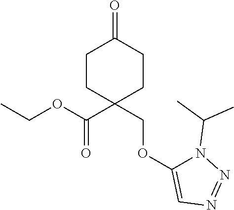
C1(=O)CCC(COC2=CN=NN2C(C)C)(C(=O)OCC)CC1
